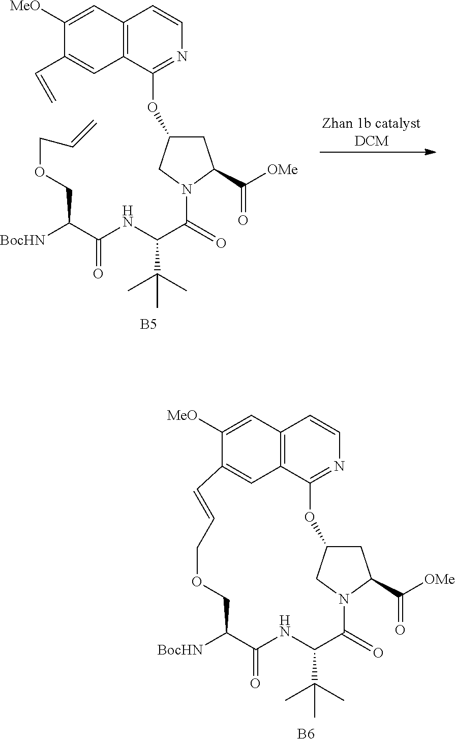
C1([MeO])=CC2=C(C=C1C=C)C(OC1CC(C([OMe])=O)N(C(C(C(C)(C)C)NC(C([BocHN])COCC=C)=O)=O)C1)=NC=C2.[B5].[Zhan 1b catalystDCM].C1([MeO])=CC2=C3C=C1C=CCOCC([BocHN])C(=O)NC(C(C)(C)C)C(=O)N1CC(CC1C([OMe])=O)OC3=NC=C2.[B6]
